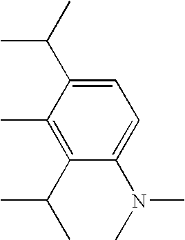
C1(C)=C(C(C)C)C(N(C)C)=CC=C1C(C)C
